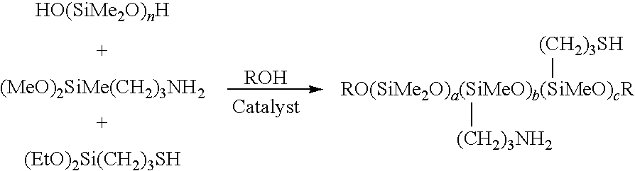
[(MeO)2SiMe(CH2)3NH2].[(EtO)2Si(CH2)3SH].[ROH].[RO(SiMe2O)a(SiMeO)b(SiMeO)cR]([(CH2)3NH2])[(CH2)3SH]
